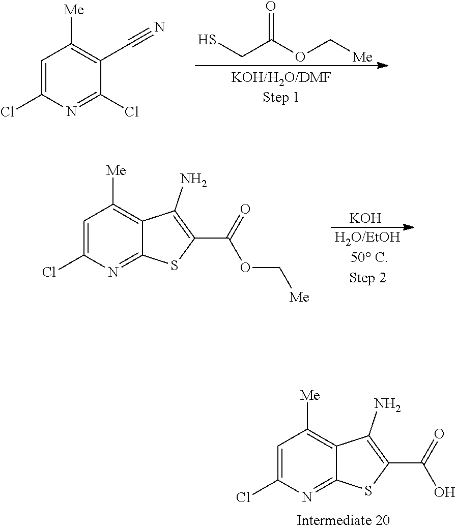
C1=C(Cl)N=C(Cl)C(C#N)=C1[Me].O=C(OC[Me])CS.C1=C(Cl)N=C2C(=C1[Me])C(N)=C(C(=O)OC[Me])S2.[KOH].C1=C(Cl)N=C2C(=C1[Me])C(N)=C(C(=O)O)S2
